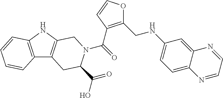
C(=O)(N1C(C(=O)O)CC2=C(NC3=C2C=CC=C3)C1)C1=C(CNC2=CC=C3C(=C2)N=CC=N3)OC=C1
